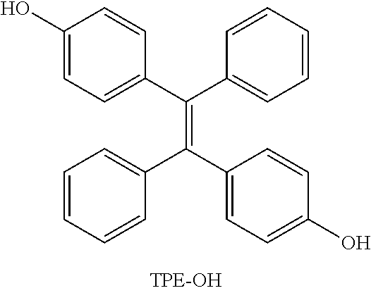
C1(O)=CC=C(C(C2=CC=CC=C2)=C(C2=CC=C(O)C=C2)C2=CC=CC=C2)C=C1
